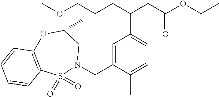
C(CCC(CC(OCC)=O)C1=CC=C(C)C(CN2CC(C)OC3=C(S2(=O)=O)C=CC=C3)=C1)OC
